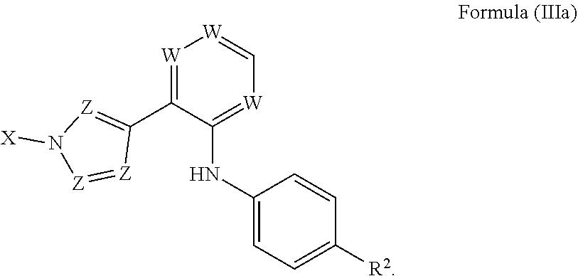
[W]1=C(C2=[Z]N([X])[Z]=[Z]2)C(NC2=CC=C([R2])C=C2)=[W]C=[W]1
